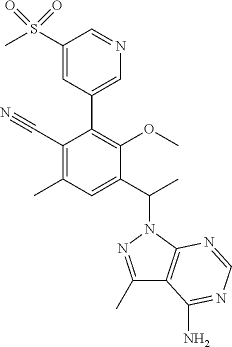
C1(S(C)(=O)=O)=CC(C2=C(OC)C(C(C)N3C4=C(C(C)=N3)C(N)=NC=N4)=CC(C)=C2C#N)=CN=C1
